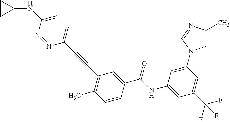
C(C1=CC(C#CC2=CC=C(NC3CC3)N=N2)=C(C)C=C1)(NC1=CC(C(F)(F)F)=CC(N2C=C(C)N=C2)=C1)=O
